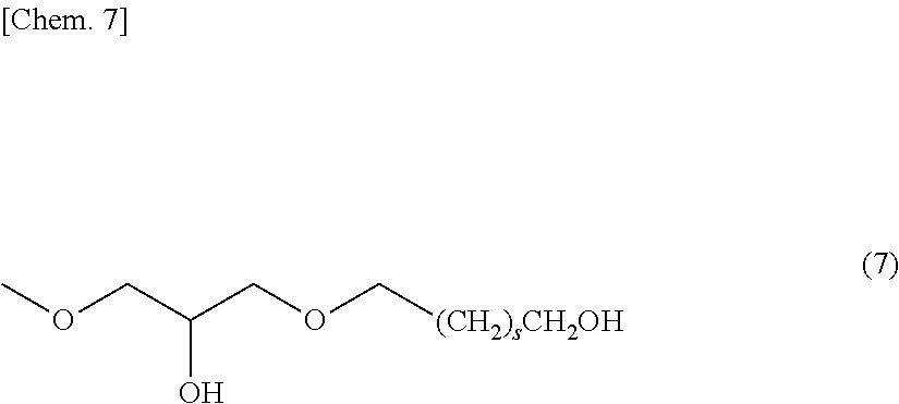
COCC(COC[(CH2)sCH2OH])O
